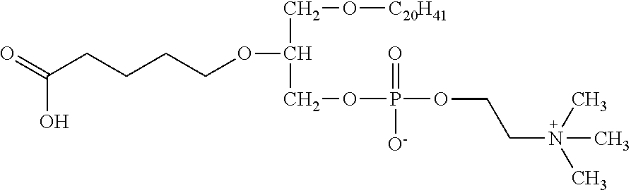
O(C(COP(=O)([O-])OCCN(C)(C)C)CO[C20H41])CCCCC(=O)O
